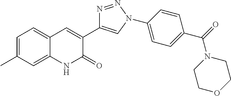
C1=C(C)C=C2C(=C1)C=C(C1=CN(C3=CC=C(C(N4CCOCC4)=O)C=C3)N=N1)C(=O)N2
